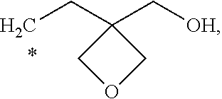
C1(C[OH])(CC)COC1
